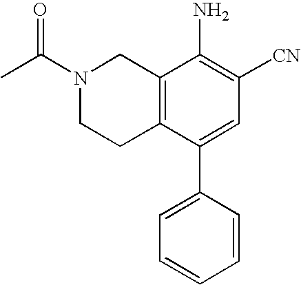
N1(C(C)=O)CCC2=C(C1)C(N)=C([CN])C=C2C1=CC=CC=C1
